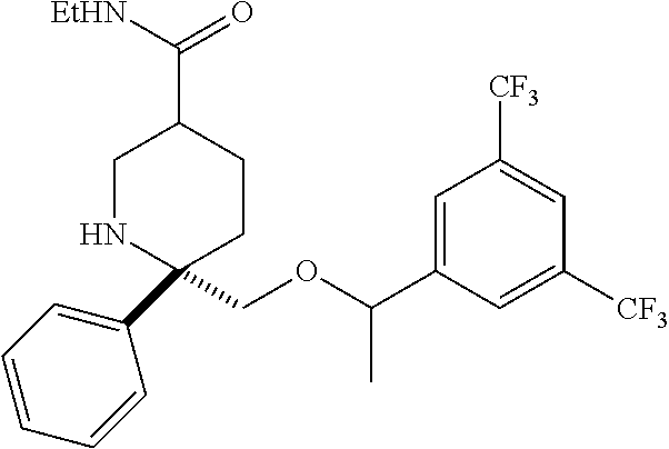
C1NC(COC(C2=CC([CF3])=CC([CF3])=C2)C)(C2=CC=CC=C2)CCC1C([EtHN])=O
